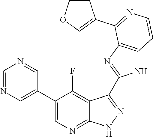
C1=NC=C(C2=CN=C3C(=C2F)C(C2=NC4=C(N2)C=CN=C4C2=COC=C2)=N[N H]3)C=N1
